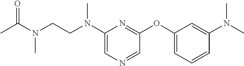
C1(N(CCN(C(C)=O)C)C)=CN=CC(OC2=CC=CC(N(C)C)=C2)=N1
